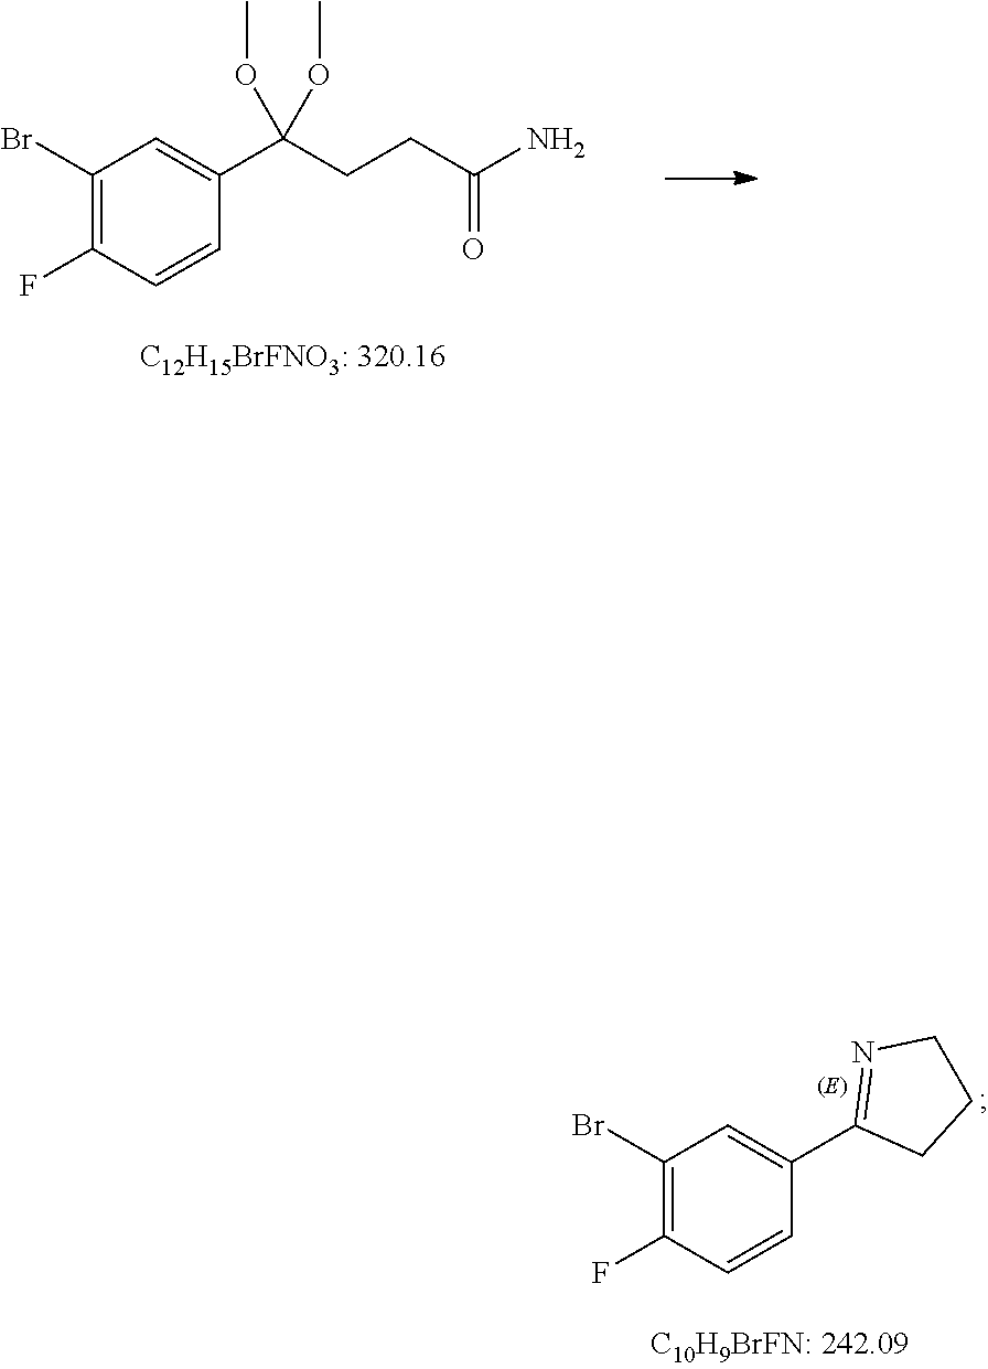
C1(Br)=C(F)C=CC(C(CCC(N)=O)(OC)OC)=C1.C1(Br)=C(F)C=CC(C2=NCCC2)=C1
